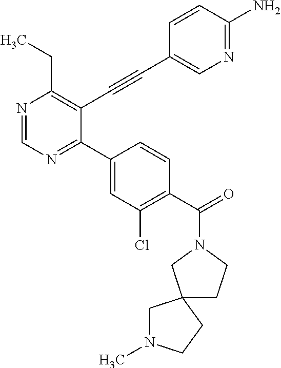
N1=CN=C(C2=CC(Cl)=C(C(=O)N3CC4(CC3)CN(C)CC4)C=C2)C(C#CC2=CN=C(N)C=C2)=C1CC
